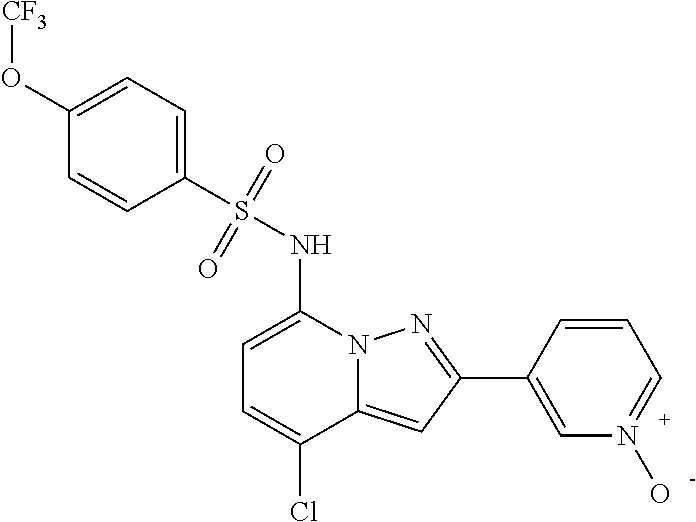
C1=C(NS(C2=CC=C(O[CF3])C=C2)(=O)=O)N2C(=CC(C3=CN(O)=CC=C3)=N2)C(Cl)=C1
